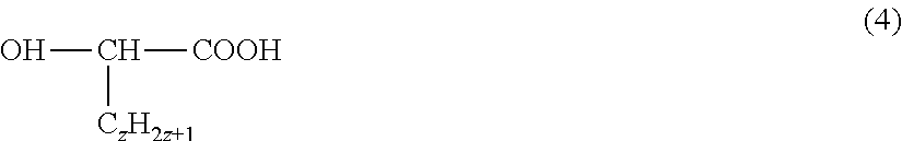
OC([COOH])[CzH2z+1]
